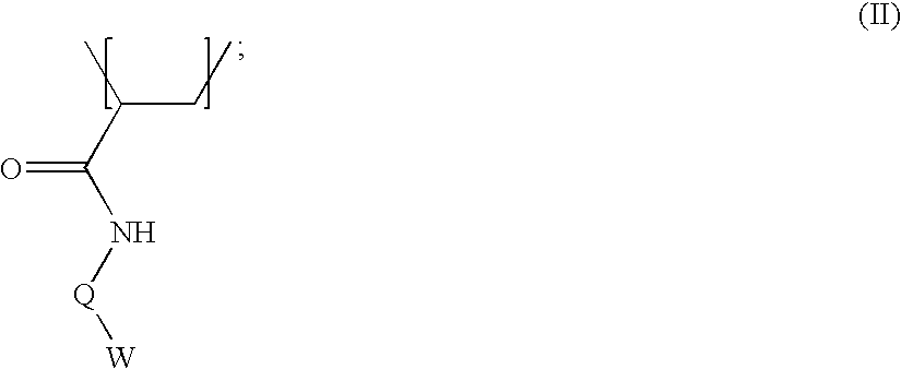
CC(CC)C(N[Q][W])=O
